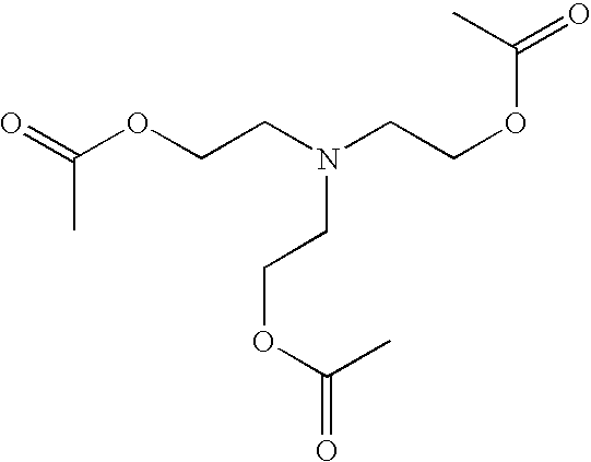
C(OCCN(CCOC(C)=O)CCOC(C)=O)(C)=O
